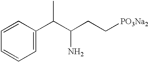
C(C(CC[PO3Na2])N)(C1=CC=CC=C1)C
